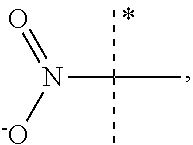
N(C(C)(C)C)(=O)[-O]
